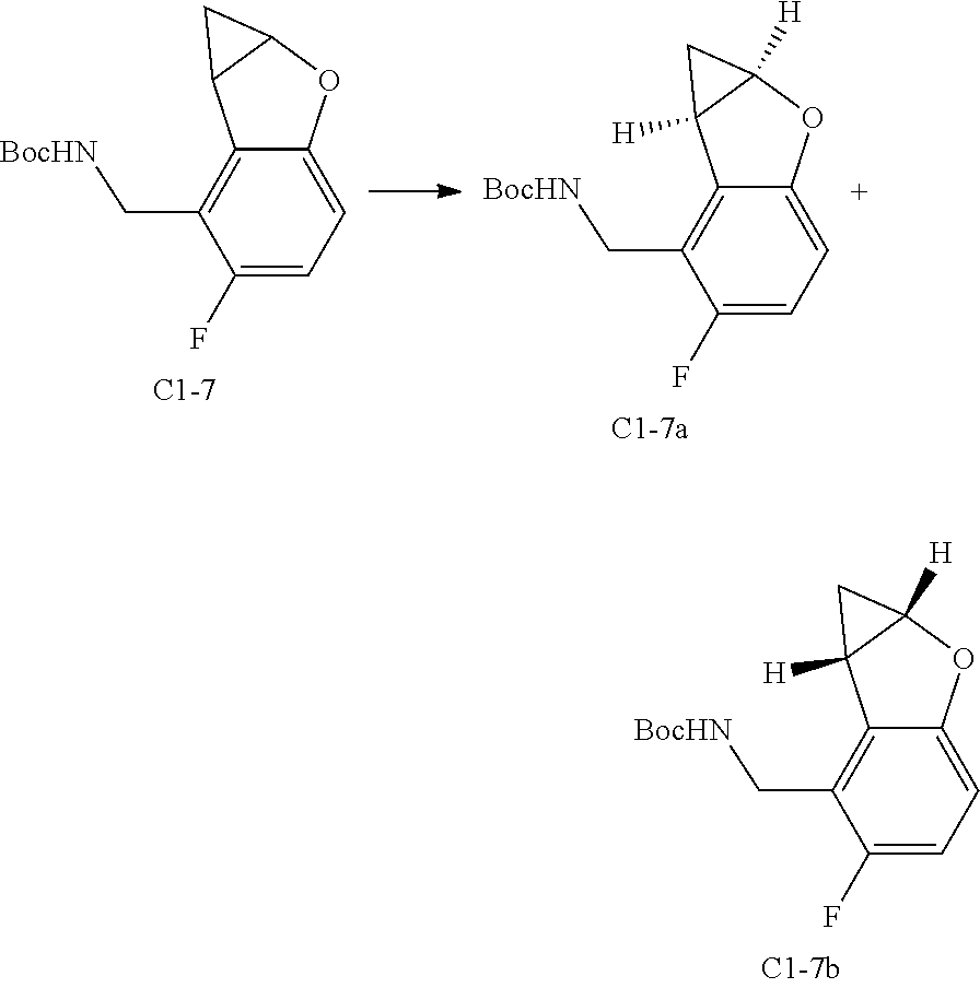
C12=CC=C(F)C(C[BocHN])=C1C1([H])CC1([H])O2.C12=CC=C(F)C(C[BocHN])=C1C1CC1O2.C12=CC=C(F)C(C[BocHN])=C1C1([H])CC1([H])O2
